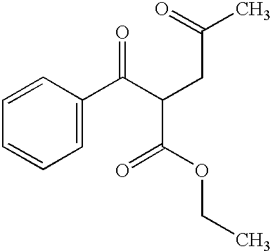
C1=C(C(C(CC(C)=O)C(=O)OCC)=O)C=CC=C1
